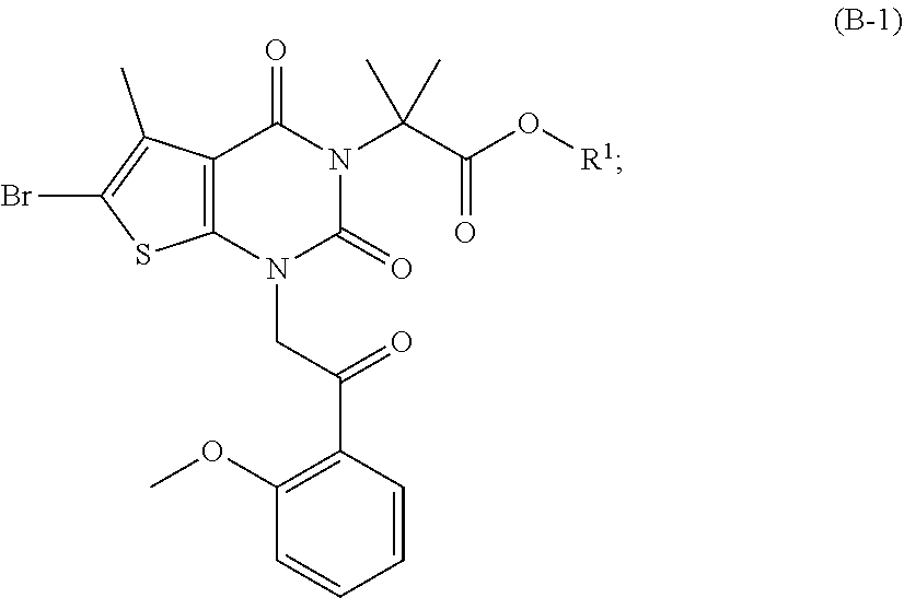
C12=C(N(CC(C3=C(OC)C=CC=C3)=O)C(=O)N(C(C(O[R1])=O)(C)C)C1=O)SC(Br)=C2C
